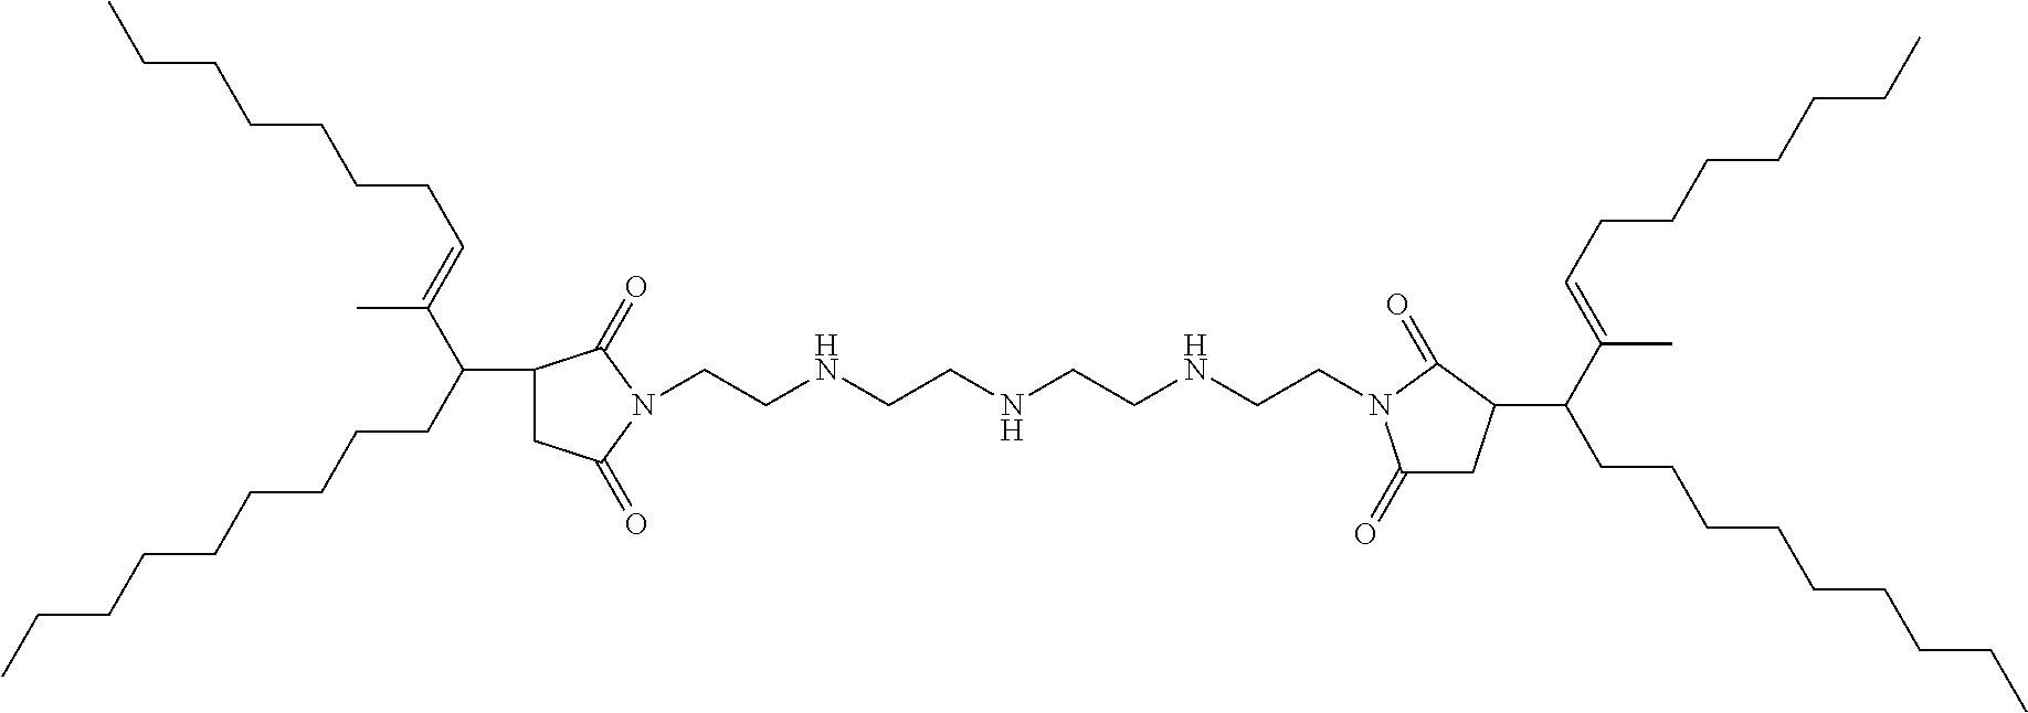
C1(C(CCCCCCCCC)C(=CCCCCCCC)C)CC(=O)N(CCNCCNCCNCCN2C(=O)CC(C(C(C)=CCCCCCCC)CCCCCCCCC)C2=O)C1=O
